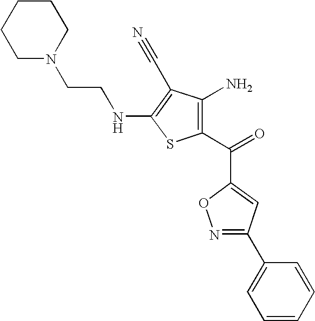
C1CCCN(CCNC2=C(C#N)C(N)=C(C(C3=CC(C4=CC=CC=C4)=NO3)=O)S2)C1
